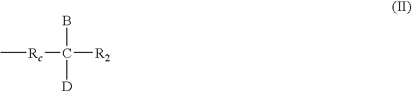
C[Rc]C([R2])(B)[D]
